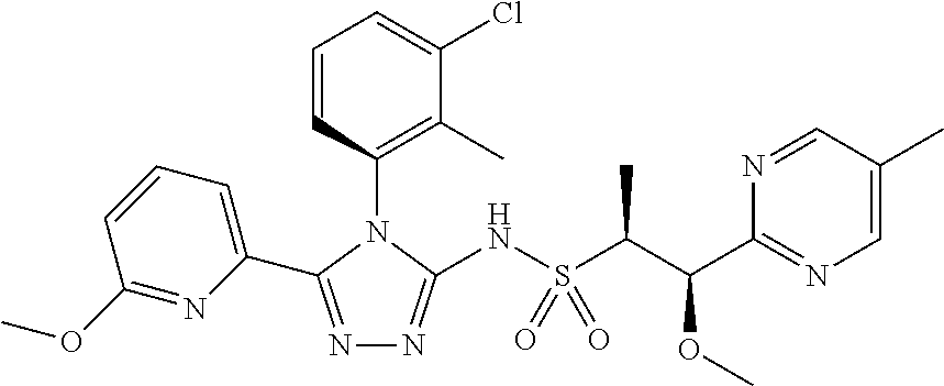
N1=C(C2=CC=CC(OC)=N2)N(C2=C(C)C(Cl)=CC=C2)C(NS(C(C)C(C2=NC=C(C)C=N2)OC)(=O)=O)=N1
